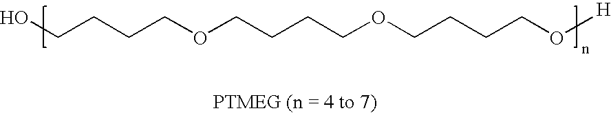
OCCCCOCCCCOCCCCOC.[H]
